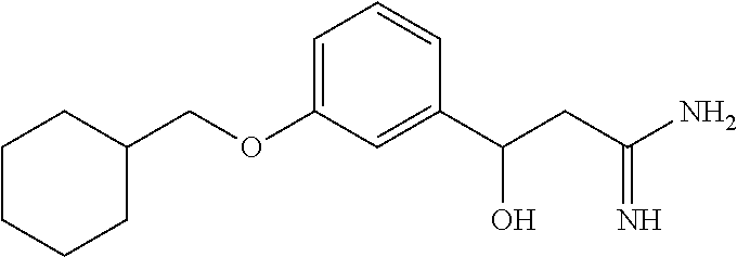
C(OC1=CC=CC(C(CC(N)=N)O)=C1)C1CCCCC1
